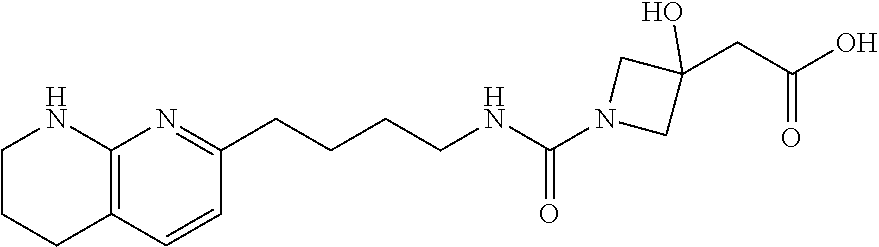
C(CNC(N1CC(CC(O)=O)(O)C1)=O)CCC1=NC2=C(C=C1)CCCN2
